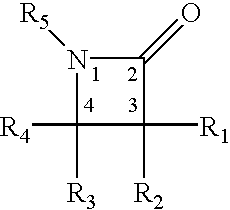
N1([R5])C([R4])([R3])C([R1])([R2])C1=O
